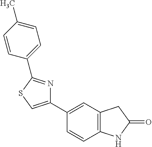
C1(C2=CC3=C(C=C2)NC(=O)C3)=CSC(C2=CC=C(C)C=C2)=N1
